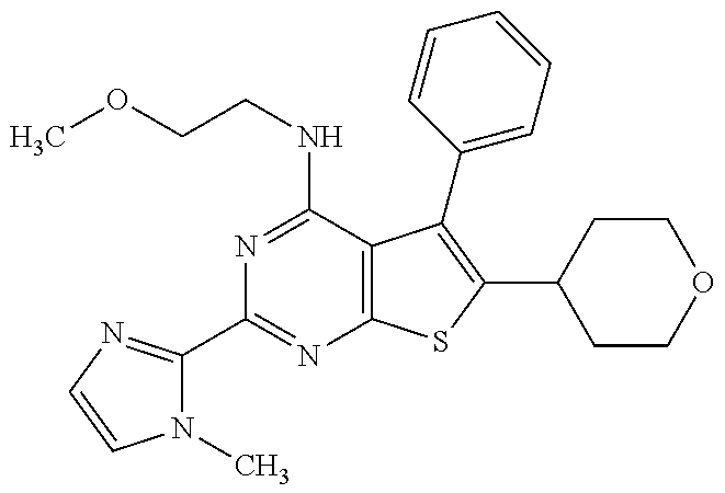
N1(C)C(C2=NC3=C(C(NCCOC)=N2)C(C2=CC=CC=C2)=C(C2CCOCC2)S3)=NC=C1
